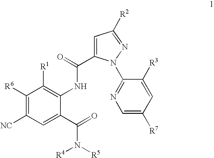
C1([R6])=C([NC])C=C(C(=O)N([R5])[R4])C(NC(=O)C2=CC([R2])=NN2C2=NC=C([R7])C=C2[R3])=C1[R1]
